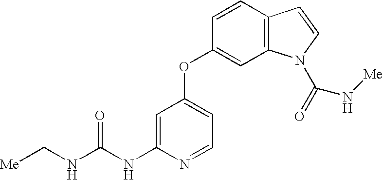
N(C(NC1=CC(OC2=CC3=C(C=C2)C=CN3C(=O)N[Me])=CC=N1)=O)C[Me]
